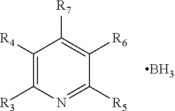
C1([R4])=C([R3])N=C([R5])C([R6])=C1[R7].B
